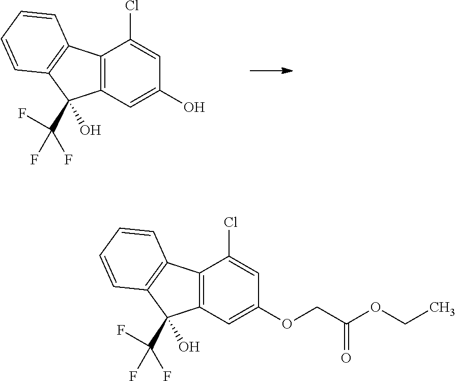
C1=C(O)C=C(Cl)C2=C1C(C(F)(F)F)(O)C1=C2C=CC=C1.ClC1=CC(OCC(OCC)=O)=CC2=C1C1=C(C2(C(F)(F)F)O)C=CC=C1
